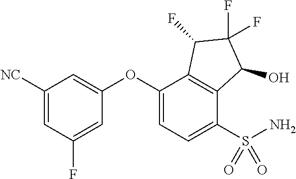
C1([NC])=CC(F)=CC(OC2=CC=C(S(N)(=O)=O)C3=C2C(F)C(F)(F)C3O)=C1
